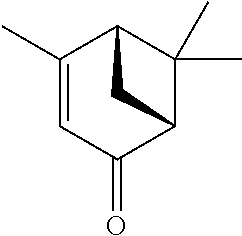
C1(C)=CC(=O)C2C(C)(C)C1C2
